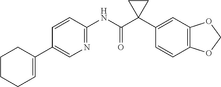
C1=CC(NC(C2(C3=CC4=C(C=C3)OCO4)CC2)=O)=NC=C1C1=CCCCC1
